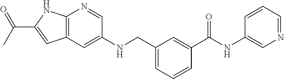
C1(NC(C2=CC(CNC3=CC4=C(N=C3)NC(C(C)=O)=C4)=CC=C2)=O)=CN=CC=C1
